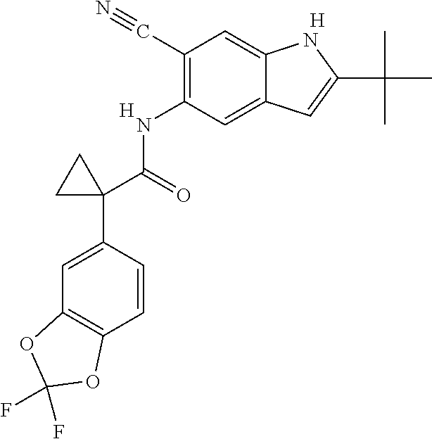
N(C1=C(C#N)C=C2C(=C1)C=C(C(C)(C)C)N2)C(C1(C2=CC3=C(C=C2)OC(F)(F)O3)CC1)=O.[H].[H]
